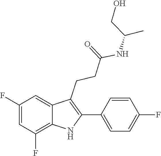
C1=CC(F)=CC=C1C1=C(CCC(=O)NC(C)CO)C2=CC(F)=CC(F)=C2N1
